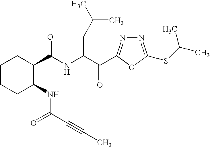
C(NC(C(=O)C1=NN=C(SC(C)C)O1)CC(C)C)(=O)C1CCCCC1NC(=O)C#CC
